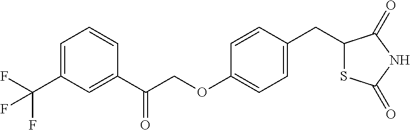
C1=C(C(F)(F)F)C=C(C(COC2=CC=C(CC3SC(=O)NC3=O)C=C2)=O)C=C1
